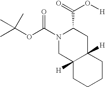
O(C(N1CC2([H])C([H])(CC1C(O[H])=O)CCCC2)=O)C(C)(C)C
